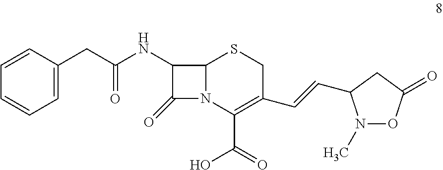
C12N(C(C(=O)O)=C(C=CC3N(C)OC(=O)C3)CS1)C(=O)C2NC(=O)CC1=CC=CC=C1
